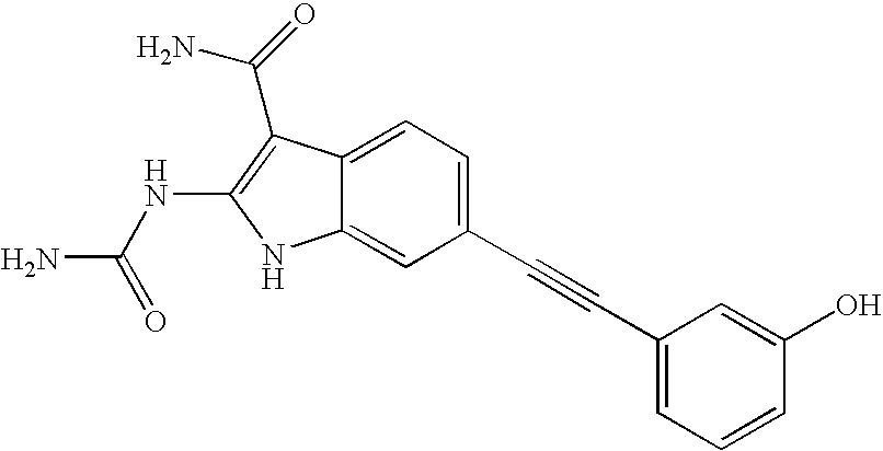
C1(C#CC2=CC=CC(O)=C2)=CC=C2C(=C1)NC(NC(N)=O)=C2C(=O)N
